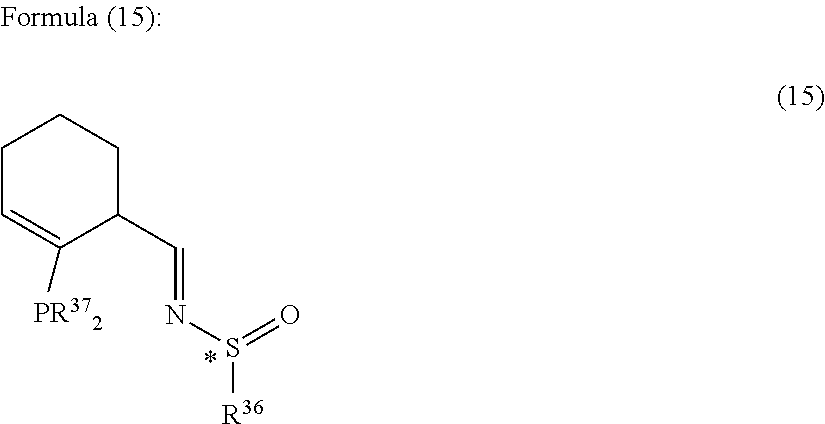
C1C=C([PR372])C(C=NS([R36])=O)CC1
